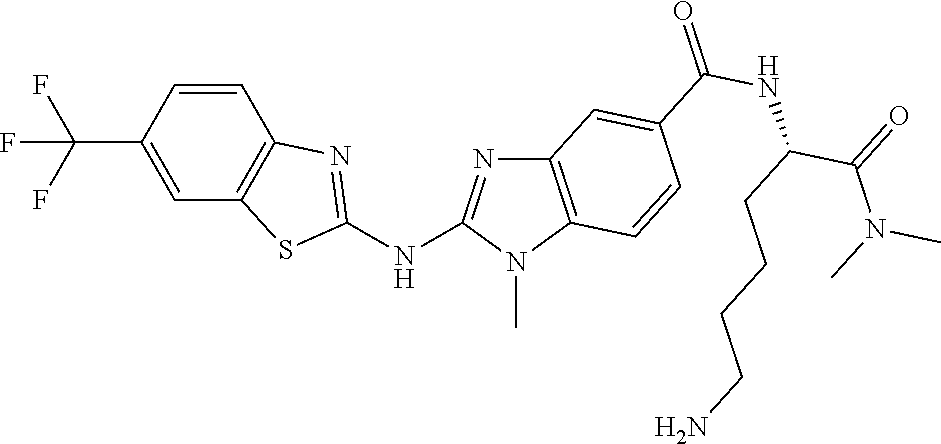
C(C1=CC2=C(C=C1)N=C(NC1=NC3=C(N1C)C=CC(C(NC(C(N(C)C)=O)CCCCN)=O)=C3)S2)(F)(F)F
